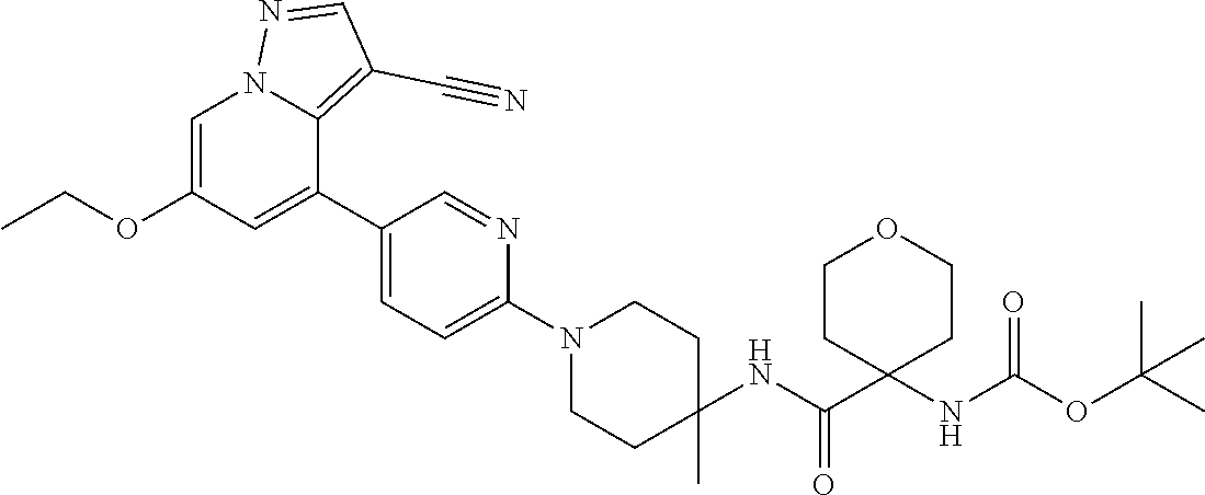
C1=C(OCC)C=C(C2=CC=C(N3CCC(C)(NC(C4(NC(OC(C)(C)C)=O)CCOCC4)=O)CC3)N=C2)C2=C(C#N)C=NN12
